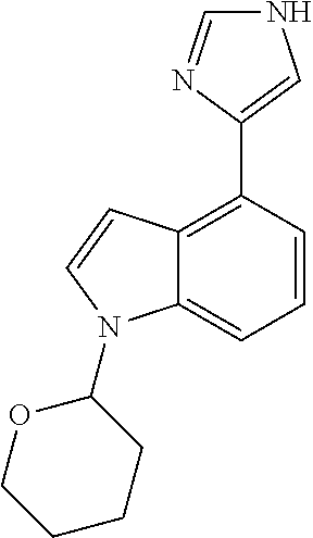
C12=CC=CC(C3=CNC=N3)=C1C=CN2C1OCCCC1
